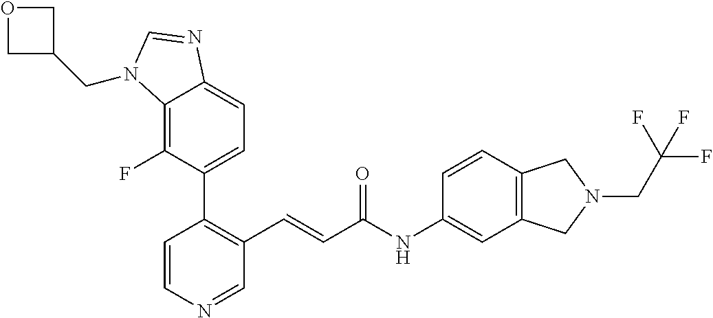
C1=CN=CC(C=CC(NC2=CC3=C(C=C2)CN(CC(F)(F)F)C3)=O)=C1C1=CC=C2C(=C1F)N(CC1COC1)C=N2
